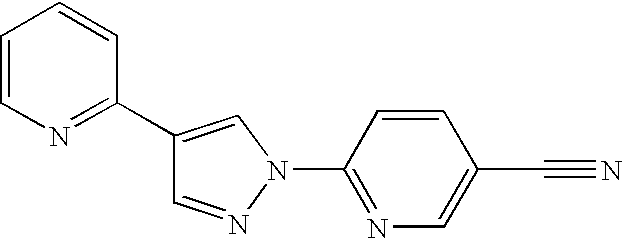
C1(C2=NC=CC=C2)=CN(C2=NC=C(C#N)C=C2)N=C1
